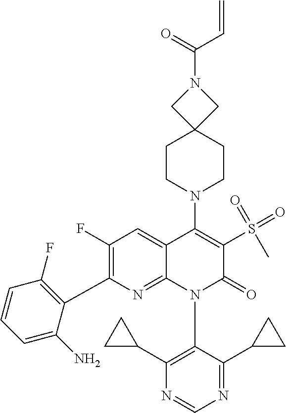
N1=CN=C(C2CC2)C(N2C(=O)C(S(=O)(=O)C)=C(N3CCC4(CC3)CN(C(=O)C=C)C4)C3=CC(F)=C(C4=C(F)C=CC=C4N)N=C23)=C1C1CC1
